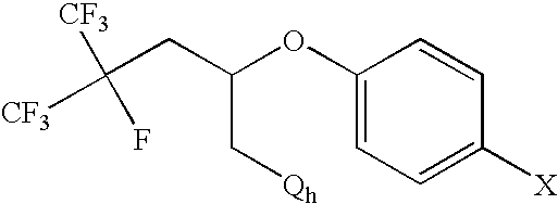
C([CF3])([CF3])(F)CC(OC1=CC=C([X])C=C1)C[Qh]
